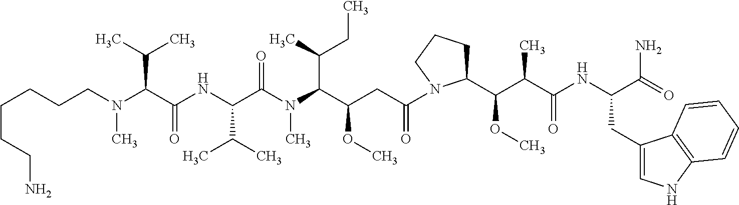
C(C(C(N(C(C(NC(C(N(CCCCCCN)C)C(C)C)=O)C(C)C)=O)C)C(C)CC)OC)C(=O)N1C(C(C(C(NC(C(=O)N)CC2=CNC3=C2C=CC=C3)=O)C)OC)CCC1
